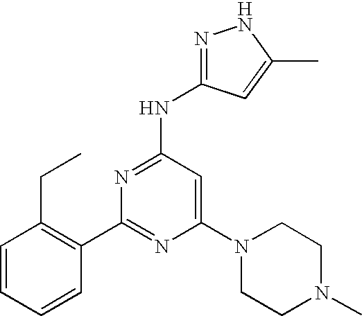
N(C1=NC(C2=C(CC)C=CC=C2)=NC(N2CCN(C)CC2)=C1)C1=NNC(C)=C1
